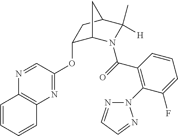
N1=CC(OC2C3N(C(=O)C4=C(N5N=CC=N5)C(F)=CC=C4)C(C)([H])C(C2)C3)=NC2=C1C=CC=C2
